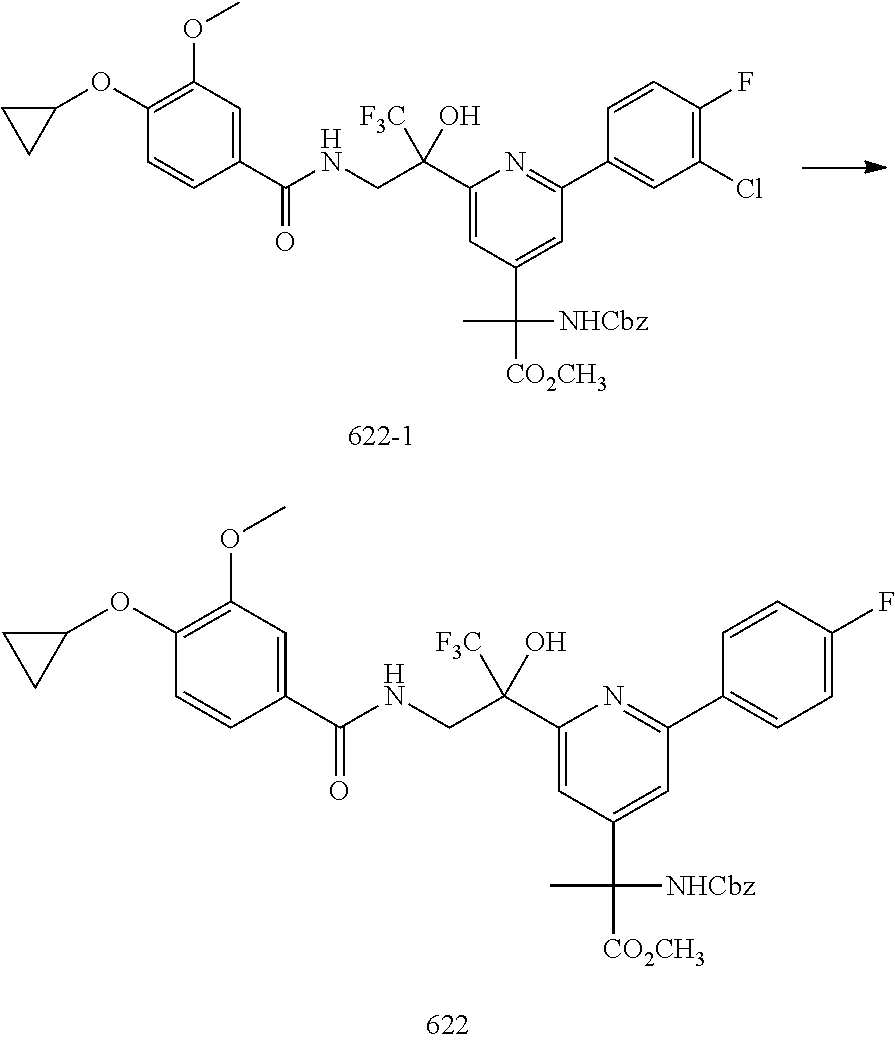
O(C1=C(OC)C=C(C(NCC(C2=CC(C([NHCbz])(C)[CO2CH3])=CC(C3=CC(Cl)=C(F)C=C3)=N2)([F3C])O)=O)C=C1)C1CC1.O(C1=C(OC)C=C(C(NCC(C2=CC(C([NHCbz])(C)[CO2CH3])=CC(C3=CC=C(F)C=C3)=N2)([F3C])O)=O)C=C1)C1CC1
